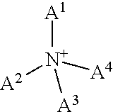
[A1][N+]([A4])([A2])[A3]
